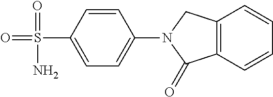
C1=C(S(=O)(=O)N)C=CC(N2C(=O)C3=C(C2)C=CC=C3)=C1
